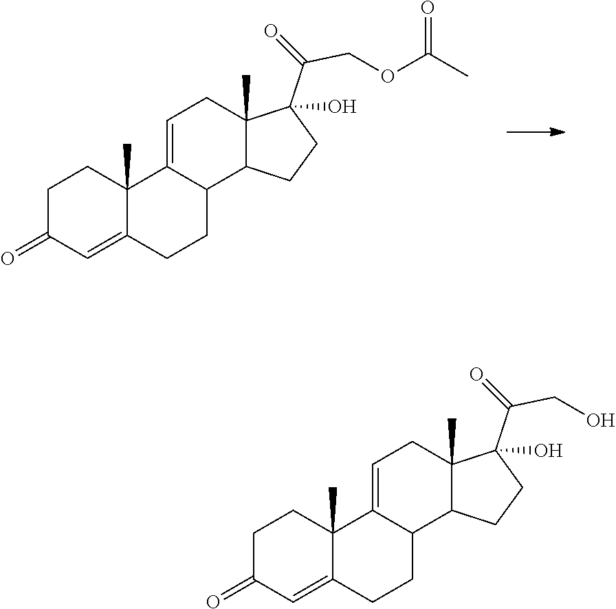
C1C(=O)C=C2C(C)(C1)C1=CCC3(C)C(C1CC2)CCC3(C(=O)COC(C)=O)O.C1C(=O)C=C2C(C)(C1)C1=CCC3(C)C(C1CC2)CCC3(C(=O)CO)O
